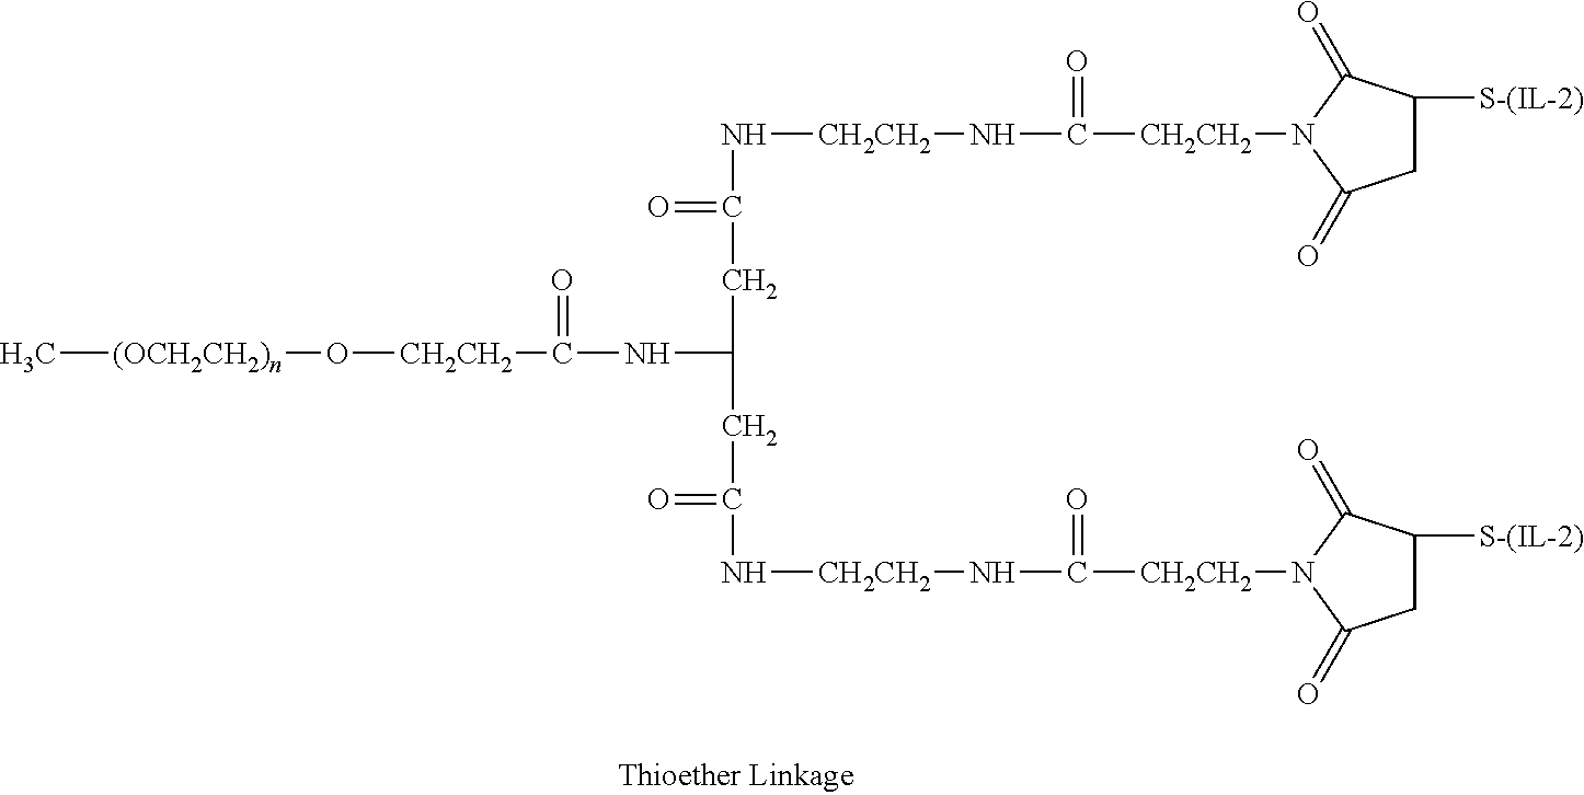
C[(OCH2CH2)n]O[CH2CH2]C(=O)NC(CC(=O)N[CH2CH2]NC(=O)[CH2CH2]N1C(=O)C([S-(IL-2)])CC1=O)CC(=O)N[CH2CH2]NC(=O)[CH2CH2]N1C(=O)C([S-(IL-2)])CC1=O
